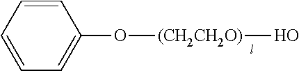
C1=CC=CC=C1O[(CH2CH2O)]O
